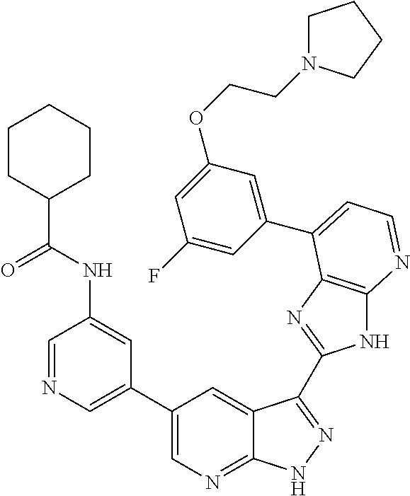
C1(C2=CN=CC(NC(C3CCCCC3)=O)=C2)=CN=C2C(=C1)C(C1=NC3=C(N1)N=CC=C3C1=CC(OCCN3CCCC3)=CC(F)=C1)=NN2
